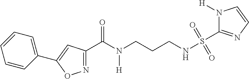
C1=CC(C2=CC(C(N(CCCNS(=O)(=O)C3=NC=CN3[H])[H])=O)=NO2)=CC=C1
